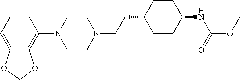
C1=CC=C2C(=C1N1CCN(CCC3CCC(NC(=O)OC)CC3)CC1)OCO2
